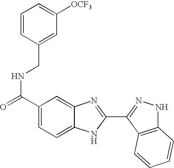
C1(C(=O)NCC2=CC([OCF3])=CC=C2)=CC=C2C(=C1)N=C(C1=NNC3=C1C=CC=C3)N2
